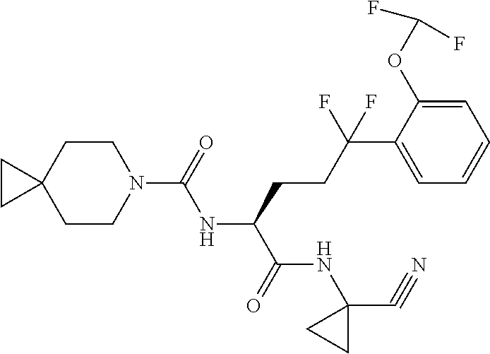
C1CN(C(NC(C(NC2(C#N)CC2)=O)CCC(C2=CC=CC=C2OC(F)F)(F)F)=O)CCC12CC2
